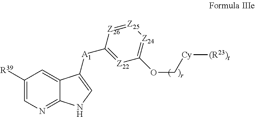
C1([R39])=CN=C2C(=C1)C([A1]C1=[Z22]C(OC[Cy][(R23)t])=[Z24][Z25]=[Z26]1)=CN2
